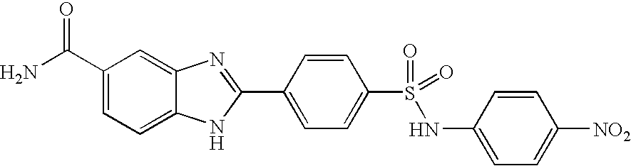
C1(C(N)=O)=CC=C2C(=C1)N=C(C1=CC=C(S(=O)(NC3=CC=C([NO2])C=C3)=O)C=C1)N2
